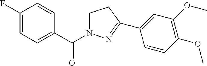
C1(F)=CC=C(C(N2CCC(C3=CC(OC)=C(OC)C=C3)=N2)=O)C=C1
